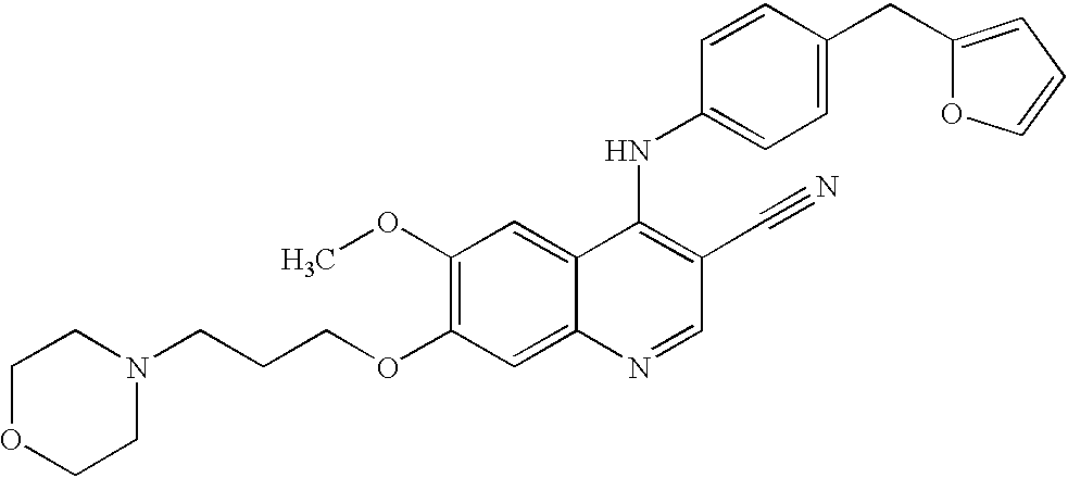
C1OCCN(CCCOC2=C(OC)C=C3C(=C2)N=CC(C#N)=C3NC2=CC=C(CC3=CC=CO3)C=C2)C1
